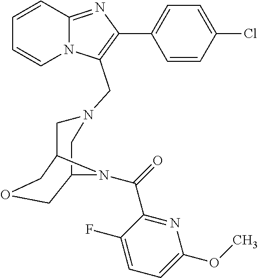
C1=CC2=NC(C3=CC=C(Cl)C=C3)=C(CN3CC4COCC(C3)N4C(=O)C3=NC(OC)=CC=C3F)N2C=C1
